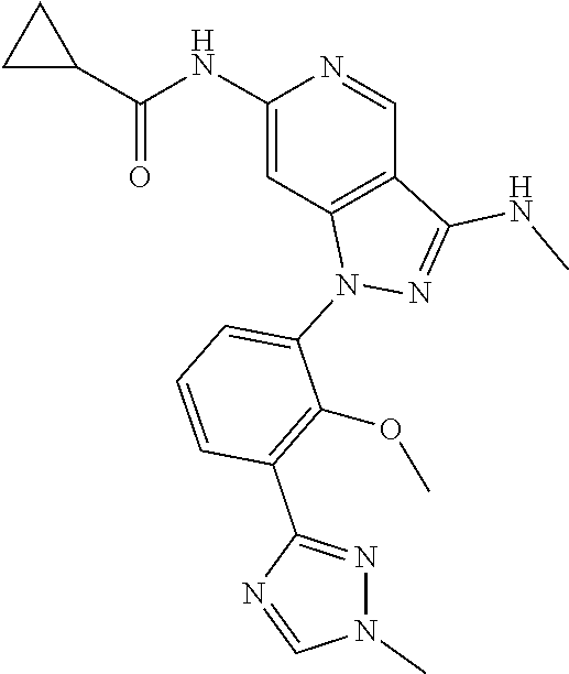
C1=NC(C2=C(OC)C(N3N=C(NC)C4=C3C=C(NC(=O)C3CC3)N=C4)=CC=C2)=NN1C
